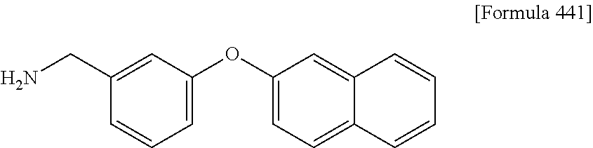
C1(CN)=CC(OC2=CC=C3C(=C2)C=CC=C3)=CC=C1
